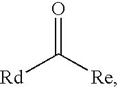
[Rd]C([Re])=O
